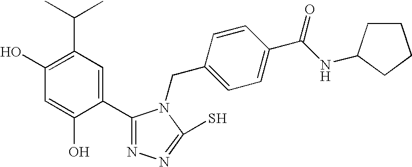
C1(O)=C(C(C)C)C=C(C2=NN=C(S)N2CC2=CC=C(C(NC3CCCC3)=O)C=C2)C(O)=C1
